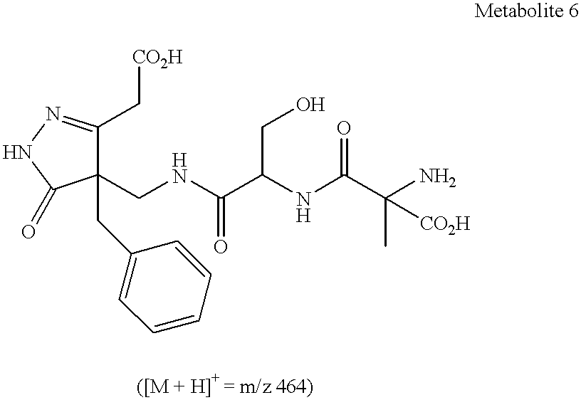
C1(C[CO2H])=NNC(=O)C1(CNC(C(CO)NC(C([CO2H])(C)N)=O)=O)CC1=CC=CC=C1
